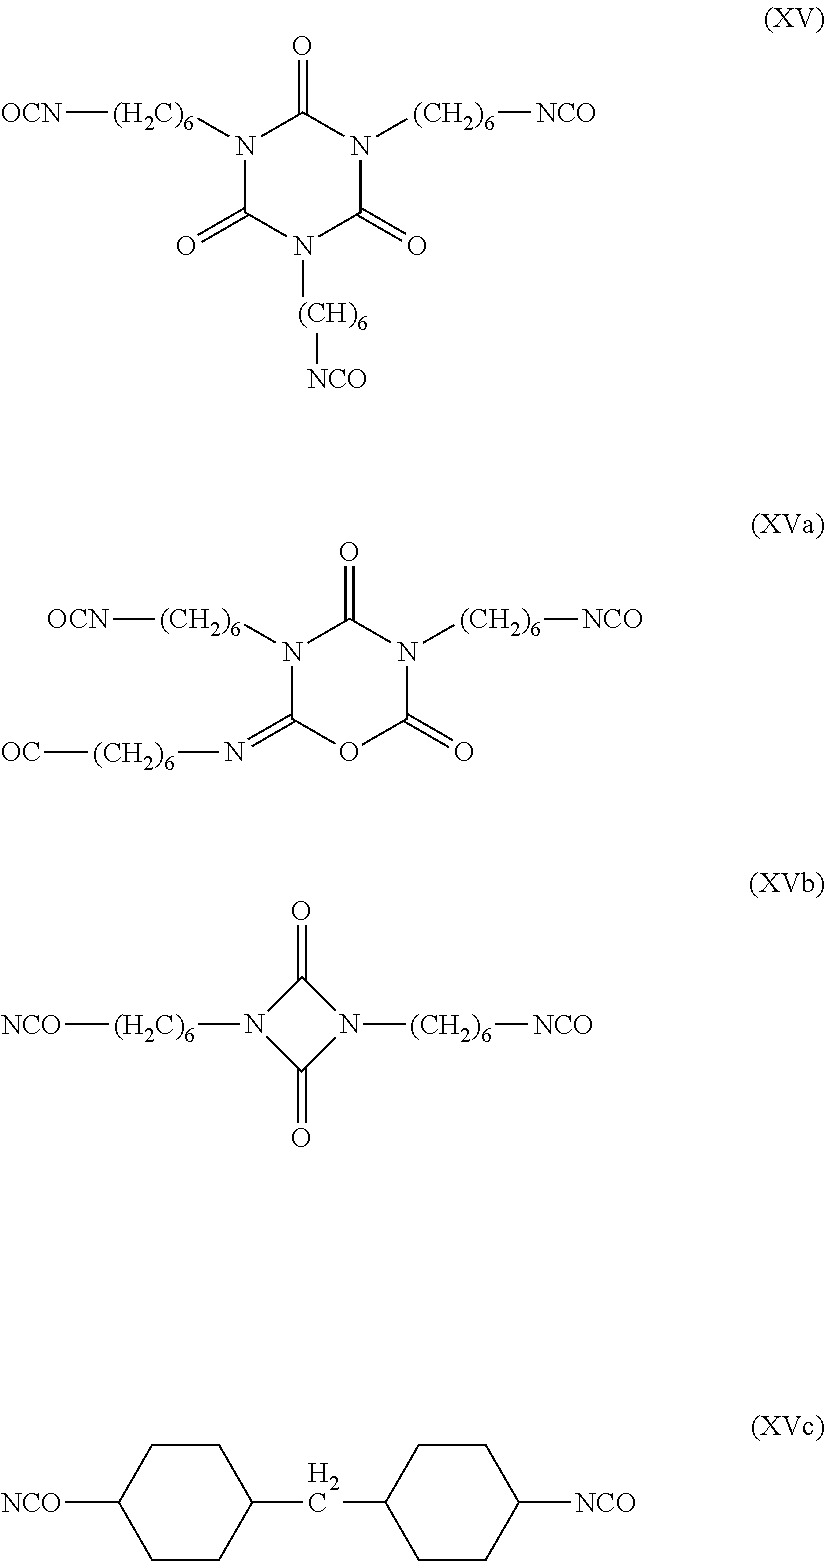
N1([(H2C)6][OCN])C(=O)N([(CH)6][NCO])C(=O)N([(CH2)6][NCO])C1=O.N1([(CH2)6][OCN])C(=N[(CH2)6][OC])OC(=O)N([(CH2)6][NCO])C1=O.N1([(H2C)6][NCO])C(=O)N([(CH2)6][NCO])C1=O.[NCO]C1CCC(CC2CCC([NCO])CC2)CC1
